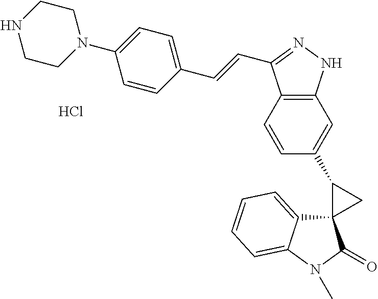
C12=C(NN=C1C=CC1=CC=C(N3CCNCC3)C=C1)C=C(C1C3(C1)C1=CC=CC=C1N(C)C3=O)C=C2.Cl
